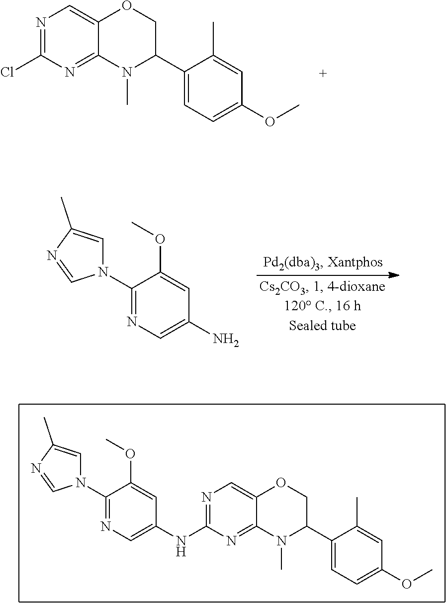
N1=C(NC2=CN=C(N3C=C(C)N=C3)C(OC)=C2)N=C2C(=C1)OCC(C1=CC=C(OC)C=C1C)N2C.N1=C(Cl)N=C2C(=C1)OCC(C1=CC=C(OC)C=C1C)N2C.C1(N2C=C(C)N=C2)=NC=C(N)C=C1OC
